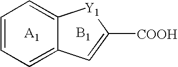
C1=CC=C2C(=C1)[Y1]C([COOH])=C2.[B1]
